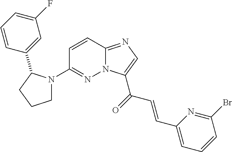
N12C(=NC=C1C(=O)C=CC1=CC=CC(Br)=N1)C=CC(N1CCCC1C1=CC(F)=CC=C1)=N2
